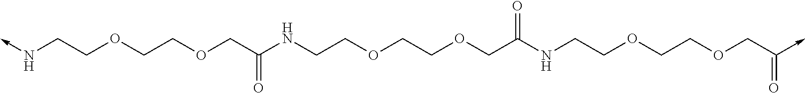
N(->C)CCOCCOCC(=O)NCCOCCOCC(=O)NCCOCCOCC(=O)->C
